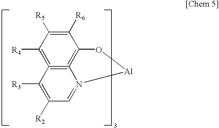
C1([R6])=C([R5])C([R4])=C2=C3=C1O[Al]N3=CC([R2])=C2[R3]
